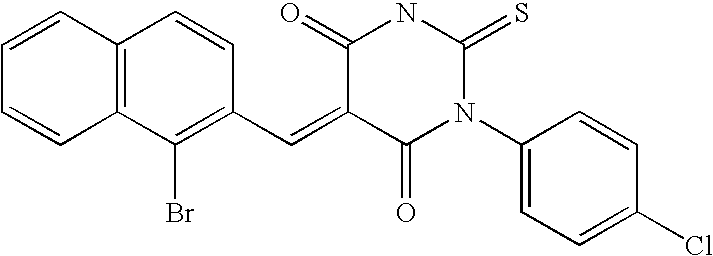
C1=CC=CC2=C1C=CC(C=C1C(=O)N(C3=CC=C(Cl)C=C3)C(=S)NC1=O)=C2Br
